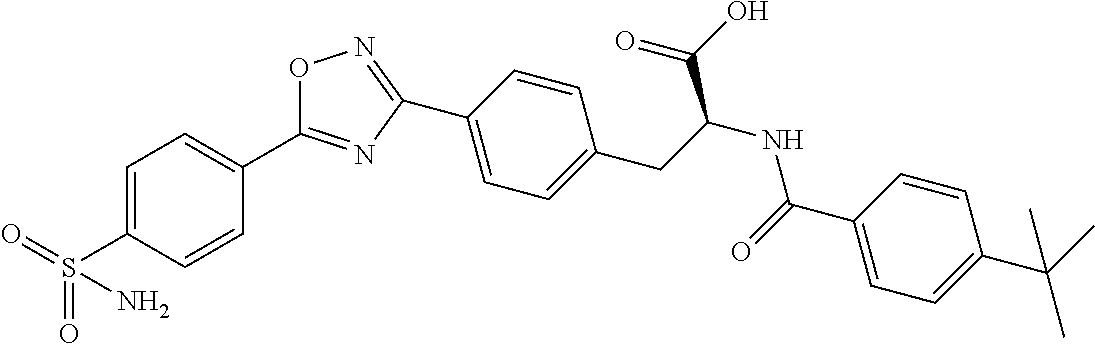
C1=CC(C2=NOC(C3=CC=C(S(=O)(=O)N)C=C3)=N2)=CC=C1CC(NC(C1=CC=C(C(C)(C)C)C=C1)=O)C(O)=O
